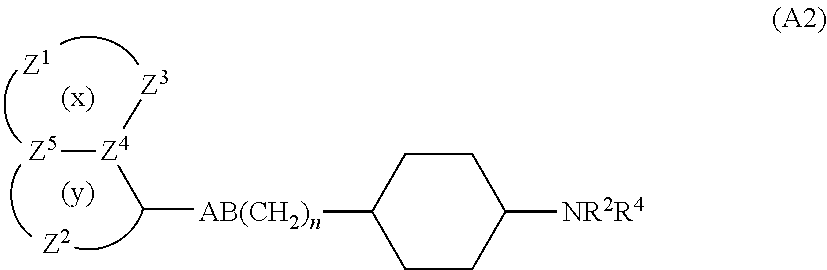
C([AB(CH2)n]C1CCC([NR2R4])CC1)[Z4]([Z5])[Z3]
